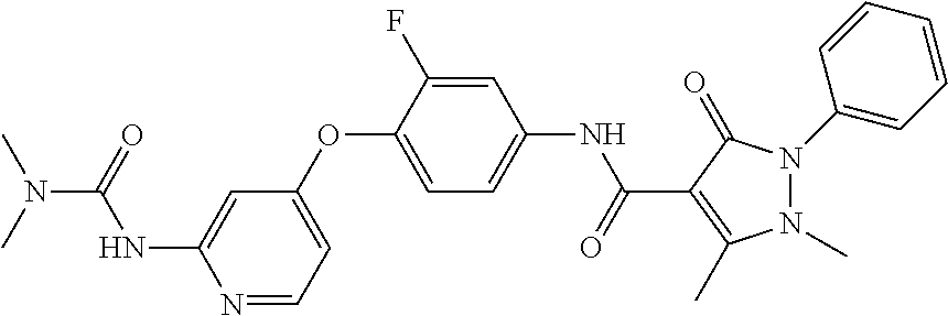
N1=CC=C(OC2=CC=C(NC(=O)C3=C(C)N(C)N(C4=CC=CC=C4)C3=O)C=C2F)C=C1NC(=O)N(C)C
